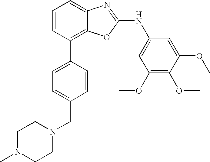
C1=CC(C2=CC=C(CN3CCN(C)CC3)C=C2)=C2C(=C1)N=C(NC1=CC(OC)=C(OC)C(OC)=C1)O2
